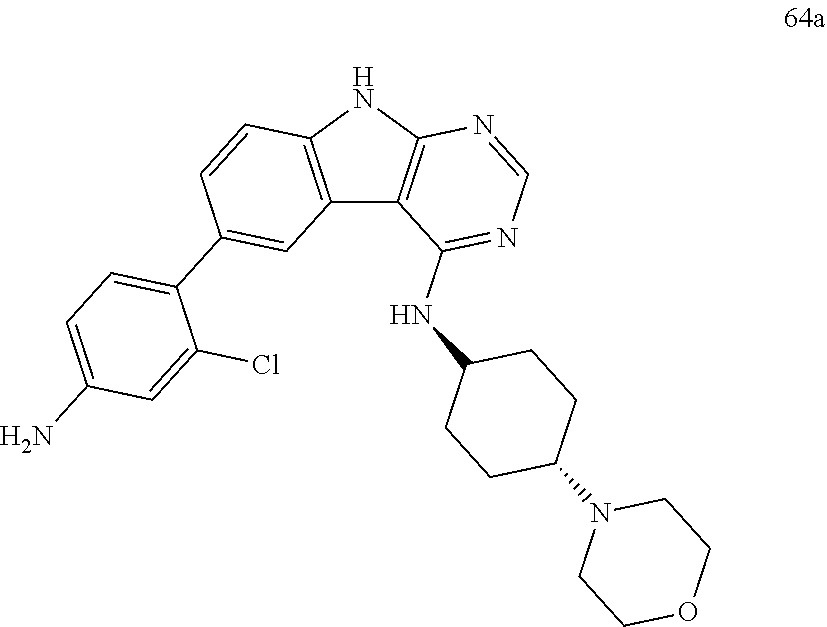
C12=C(NC3=C1C(NC1CCC(N4CCOCC4)CC1)=NC=N3)C=CC(C1=CC=C(N)C=C1Cl)=C2
